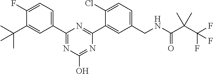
C1(CNC(C(C(F)(F)F)(C)C)=O)=CC=C(Cl)C(C2=NC(C3=CC=C(F)C(C(C)(C)C)=C3)=NC(O)=N2)=C1
